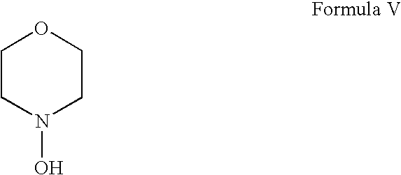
C1CN(O)CCO1
